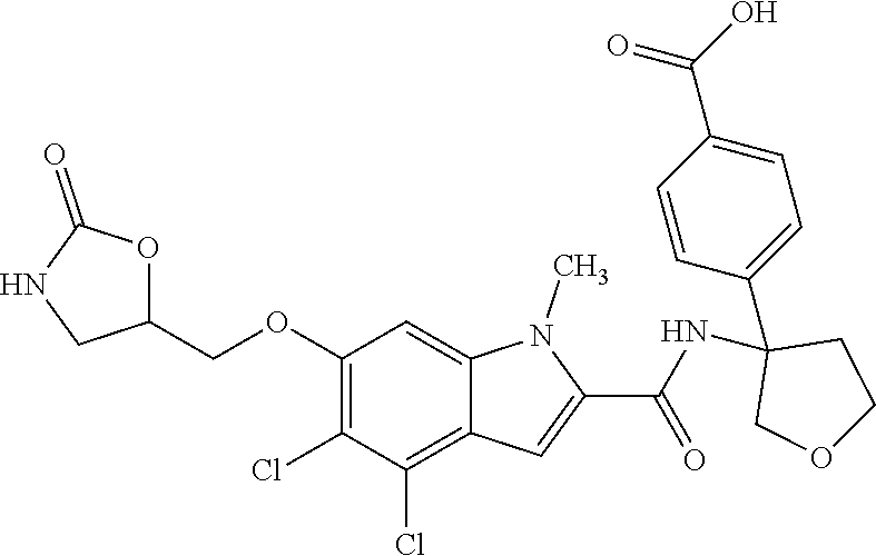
C1(OCC2OC(=O)NC2)=C(Cl)C(Cl)=C2C(=C1)N(C)C(C(NC1(C3=CC=C(C(=O)O)C=C3)COCC1)=O)=C2
